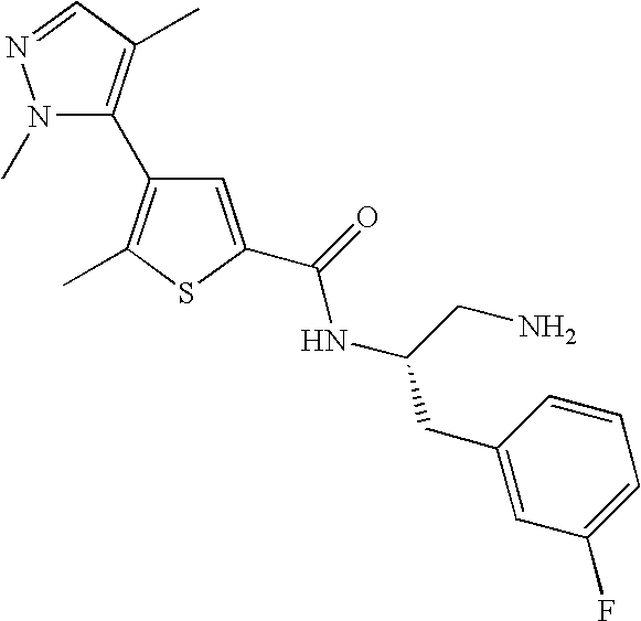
N1(C)C(C2=C(C)SC(C(NC(CN)CC3=CC(F)=CC=C3)=O)=C2)=C(C)C=N1
